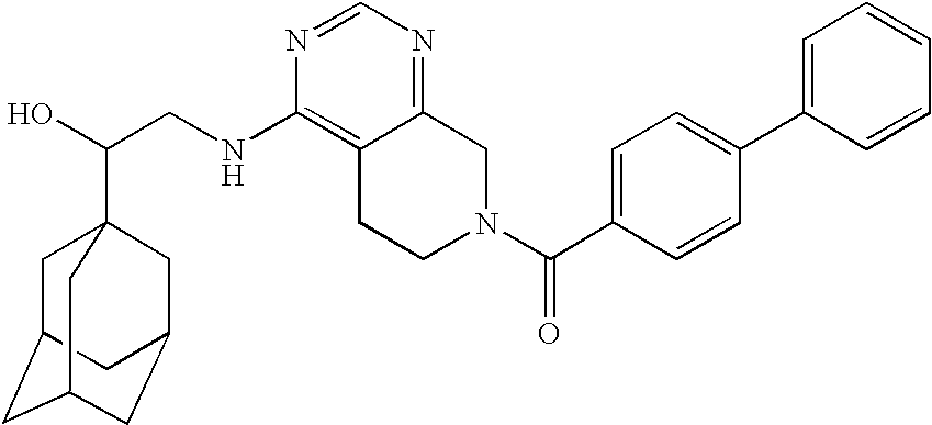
C(CNC1=C2C(=NC=N1)CN(C(C1=CC=C(C3=CC=CC=C3)C=C1)=O)CC2)(O)C12CC3CC(CC(C1)C3)C2
